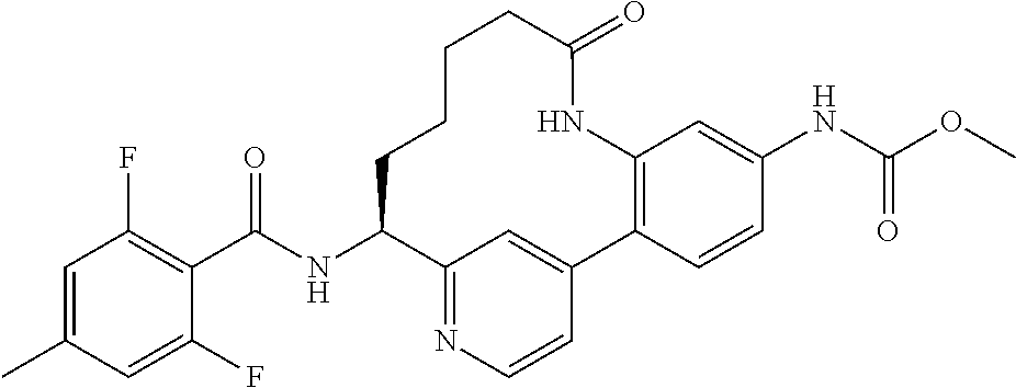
CC1=CC(F)=C(C(NC2C3=NC=CC(=C3)C3=C(C=C(NC(OC)=O)C=C3)NC(=O)CCCC2)=O)C(F)=C1
